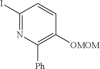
C1(I)=NC([Ph])=C([OMOM])C=C1
